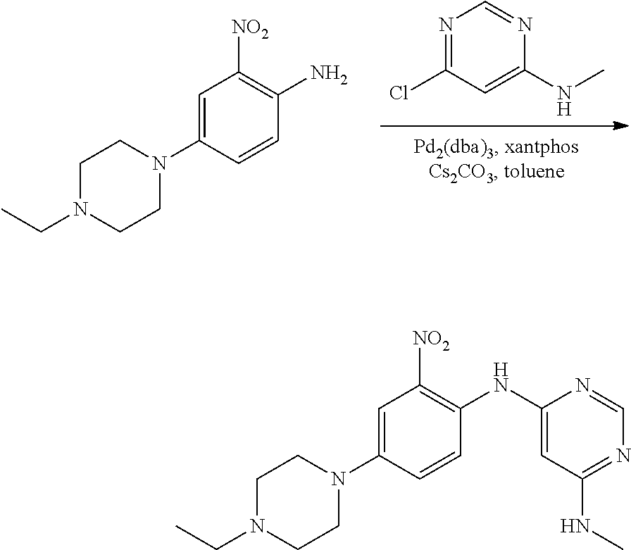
N1=C(Cl)C=C(NC)N=C1.C1=C(N2CCN(CC)CC2)C=CC(N)=C1[NO2].C1=C(N2CCN(CC)CC2)C=CC(NC2=CC(NC)=NC=N2)=C1[NO2]
